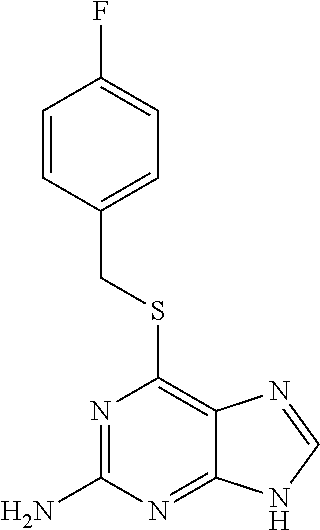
C1=CC(CSC2=C3C(=NC(N)=N2)NC=N3)=CC=C1F
